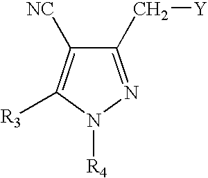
C1(C[Y])=NN([R4])C([R3])=C1[NC]
